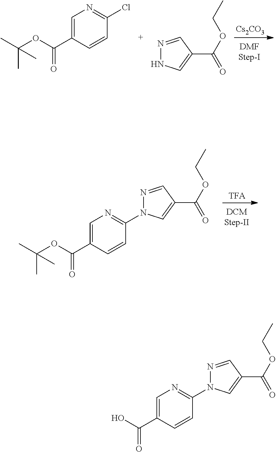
[TFA].[DCMStep-II].C1=C(C(OC(C)(C)C)=O)C=CC(N2N=CC(C(OCC)=O)=C2)=N1.[Cs2CO3].[DMFStep-I].C1=C(C(OC(C)(C)C)=O)C=CC(Cl)=N1.N1=CC(C(OCC)=O)=CN1.C1=C(C(O)=O)C=CC(N2N=CC(C(OCC)=O)=C2)=N1
